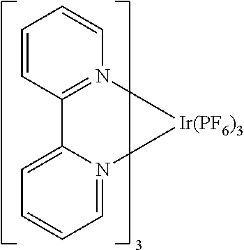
C1=CC=N2C(=C1)C1=N(C=CC=C1)[Ir(PF6)3]2
